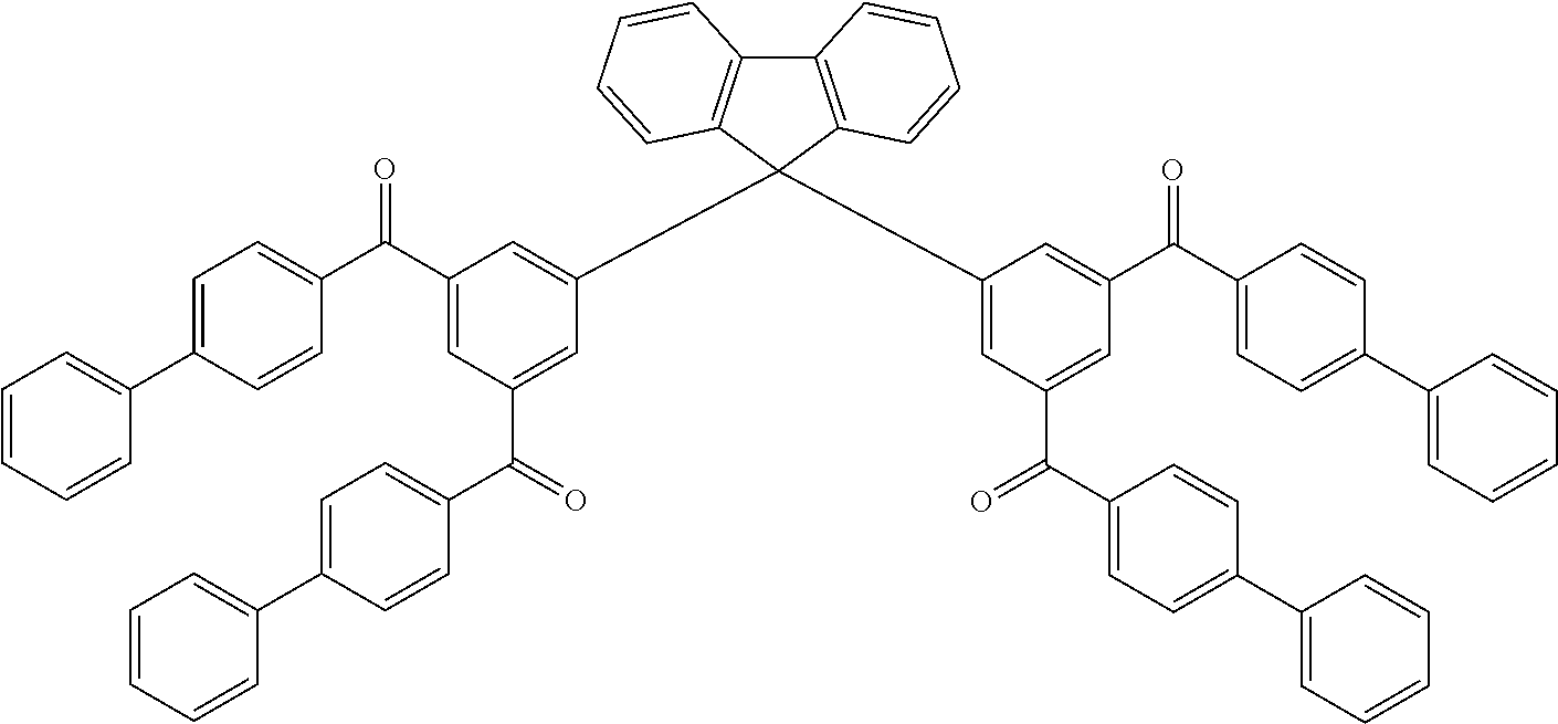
C12=C(C(C3=CC(C(C4=CC=C(C5=CC=CC=C5)C=C4)=O)=CC(C(=O)C4=CC=C(C5=CC=CC=C5)C=C4)=C3)(C3=CC(C(=O)C4=CC=C(C5=CC=CC=C5)C=C4)=CC(C(C4=CC=C(C5=CC=CC=C5)C=C4)=O)=C3)C3=C1C=CC=C3)C=CC=C2
